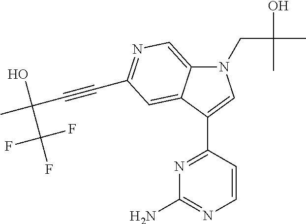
N1(CC(C)(O)C)C2=CN=C(C#CC(C)(O)C(F)(F)F)C=C2C(C2=NC(N)=NC=C2)=C1
